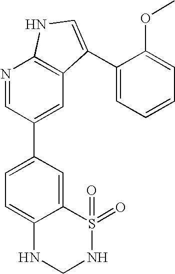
N1=CC(C2=CC=C3C(=C2)S(=O)(=O)NCN3)=CC2=C1NC=C2C1=CC=CC=C1OC
